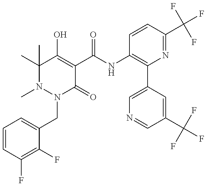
N1(C)N(CC2=CC=CC(F)=C2F)C(=O)C(C(NC2=C(C3=CN=CC(C(F)(F)F)=C3)N=C(C(F)(F)F)C=C2)=O)=C(O)C1(C)C
